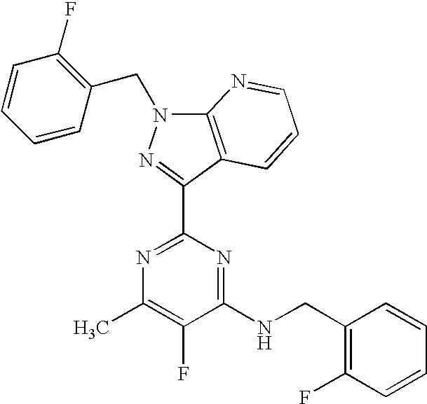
N1=C(C2=NN(CC3=C(F)C=CC=C3)C3=C2C=CC=N3)N=C(NCC2=C(F)C=CC=C2)C(F)=C1C
